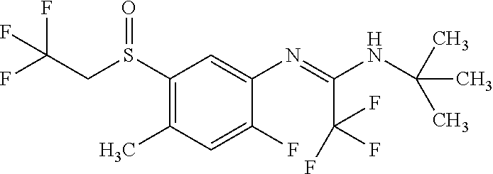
S(C1=C(C)C=C(F)C(N=C(C(F)(F)F)NC(C)(C)C)=C1)(CC(F)(F)F)=O
